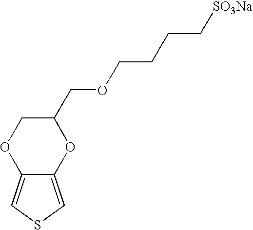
C12=CSC=C1OCC(COCCCC[SO3Na])O2
